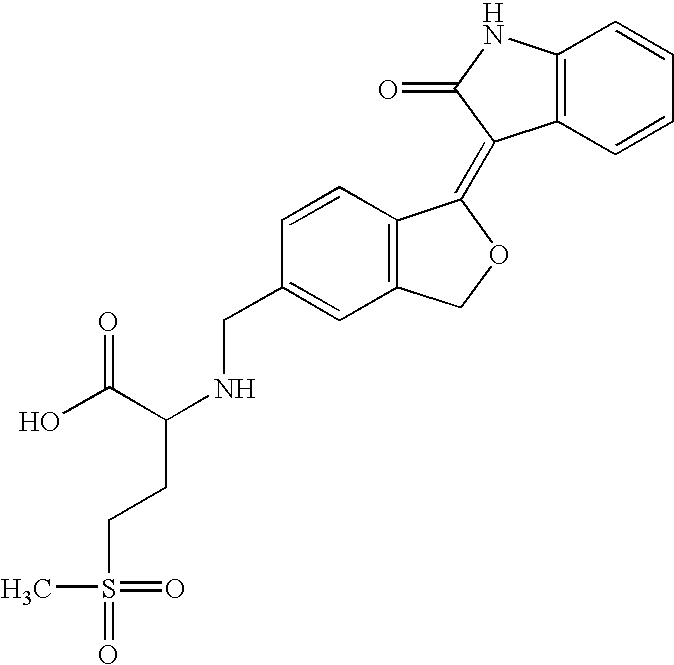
C1=CC(CNC(C(O)=O)CCS(=O)(=O)C)=CC2=C1C(=C1C3=C(C=CC=C3)NC1=O)OC2
